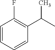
C(C)(C1=C(F)C=CC=C1)C
